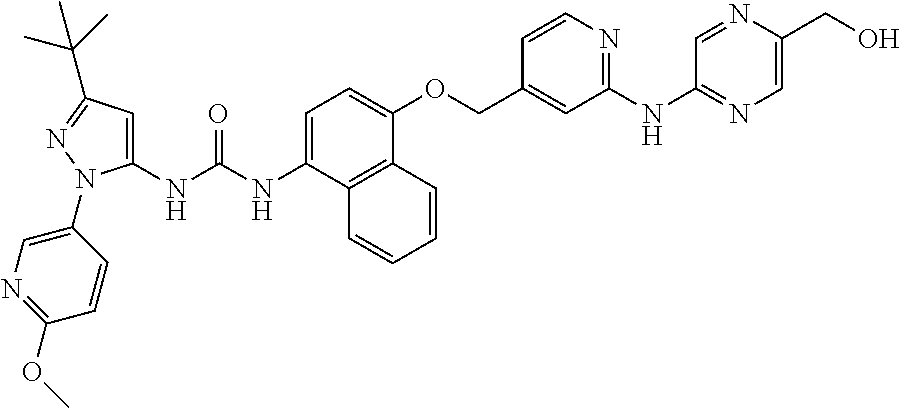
C1=C(NC(NC2=CC(C(C)(C)C)=NN2C2=CN=C(OC)C=C2)=O)C2=C(C(OCC3=CC(NC4=NC=C(CO)N=C4)=NC=C3)=C1)C=CC=C2
